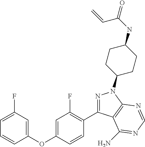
C1(OC2=CC(F)=C(C3=NN(C4CCC(NC(=O)C=C)CC4)C4=C3C(N)=NC=N4)C=C2)=CC(F)=CC=C1
